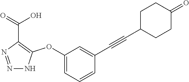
N1=NC(C(=O)O)=C(OC2=CC=CC(C#CC3CCC(=O)CC3)=C2)N1
